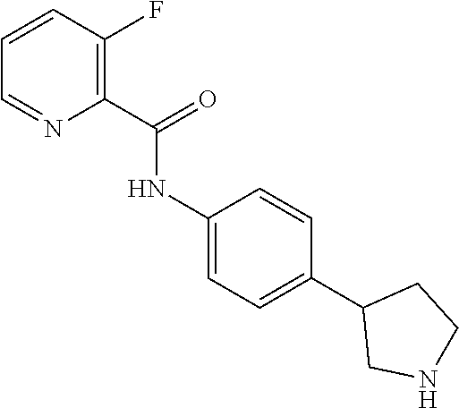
C1(NC(C2=C(F)C=CC=N2)=O)=CC=C(C2CNCC2)C=C1
